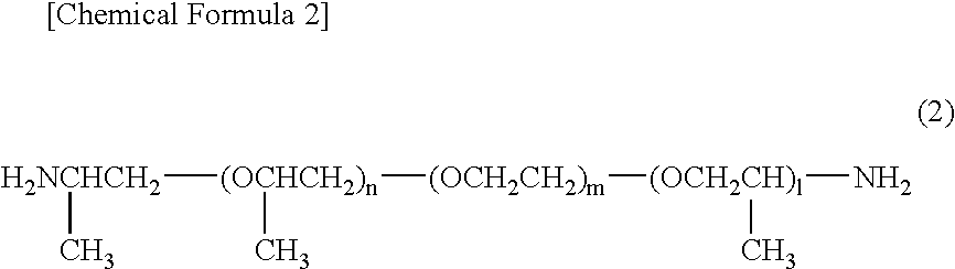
[H2NCHCH2]([(OCHCH2)n]([(OCH2CH2)m][(OCH2CH)l](N)C)C)C
